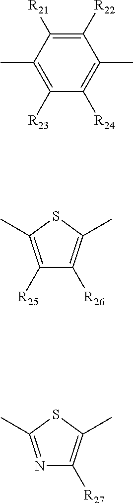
C1([R23])=C(C)C([R21])=C([R22])C(C)=C1[R24].C1([R25])=C(C)SC(C)=C1[R26].N1=C(C)SC(C)=C1[R27]
